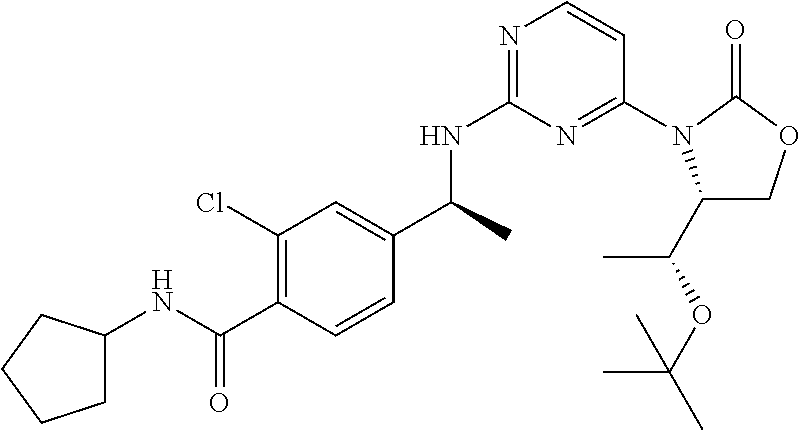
C(C)(NC1=NC=CC(N2C(C(OC(C)(C)C)C)COC2=O)=N1)C1=CC(Cl)=C(C(NC2CCCC2)=O)C=C1
